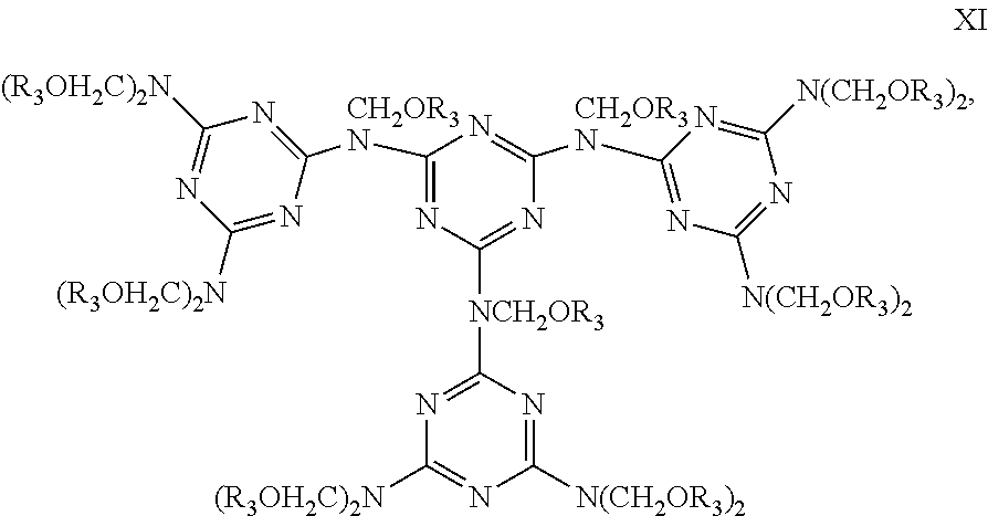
C1([CH2OR3N]C2=NC([(R3OH2C)2N])=NC([(R3OH2C)2N])=N2)=NC([NCH2OR3]C2=NC([(R3OH2C)2N])=NC([N(CH2OR3)2])=N2)=NC([CH2OR3N]C2=NC([N(CH2OR3)2])=NC([N(CH2OR3)2])=N2)=N1
